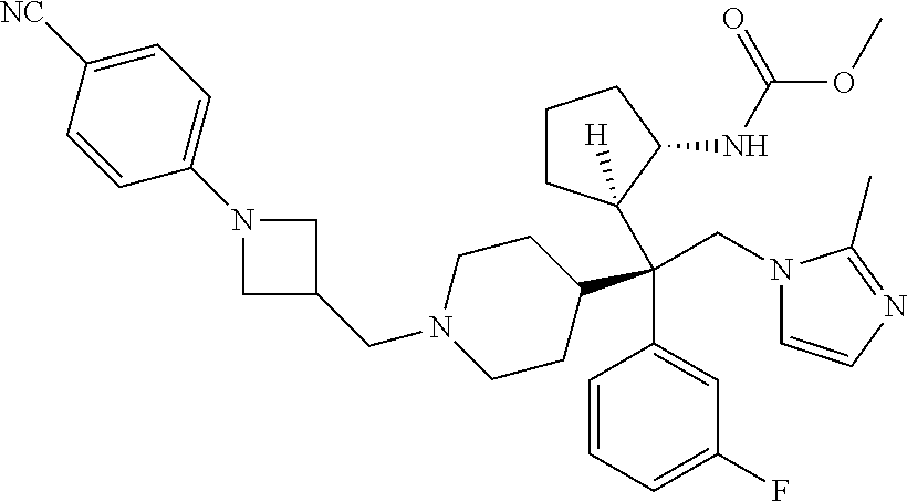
C1=CC=C(F)C=C1C(CN1C=CN=C1C)(C1([H])CCCC1NC(OC)=O)C1CCN(CC2CN(C3=CC=C([NC])C=C3)C2)CC1
